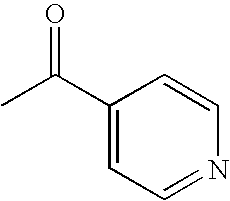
CC(C1=CC=NC=C1)=O
